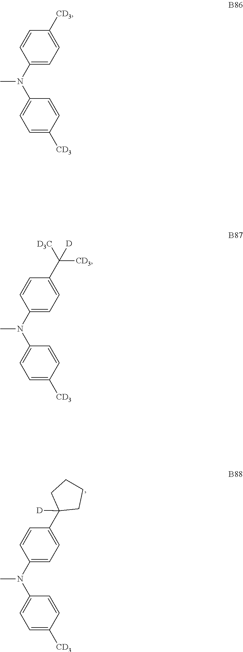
C1=C([CD3])C=CC(N(C2=CC=C([CD3])C=C2)C)=C1.C1=C([CD3])C=CC(N(C2=CC=C(C([D3C])([CD3])[D])C=C2)C)=C1.C1=C([CD3])C=CC(N(C2=CC=C(C3([D])CCCC3)C=C2)C)=C1
